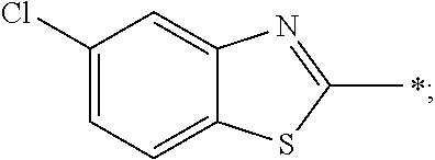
C1=C2C(=CC=C1Cl)SC(C)=N2.*
